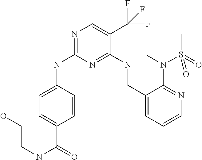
N1=C(NC2=CC=C(C(=O)NCCO)C=C2)N=C(NCC2=CC=CN=C2N(C)S(C)(=O)=O)C(C(F)(F)F)=C1
